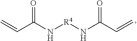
C=CC(N[R4]NC(C=C)=O)=O
